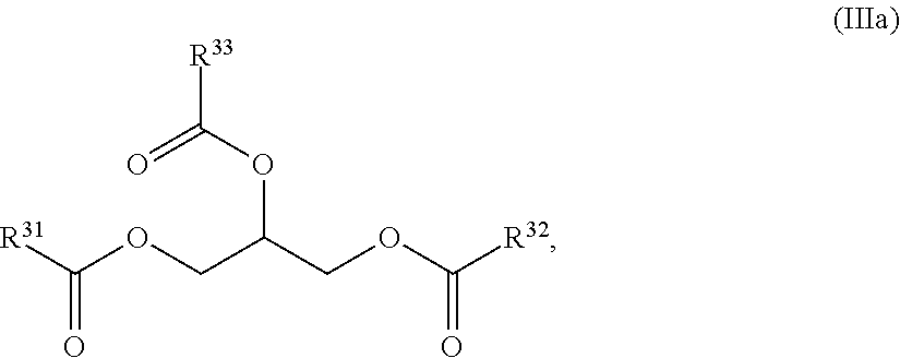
[R31]C(OCC(COC([R32])=O)OC([R33])=O)=O
